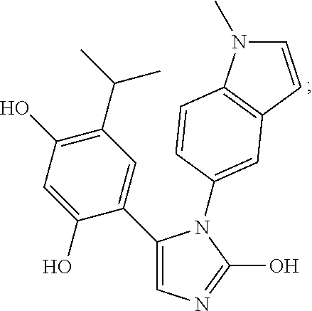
C1(C2=CN=C(O)N2C2=CC3=C(N(C)C=C3)C=C2)=CC(C(C)C)=C(O)C=C1O
